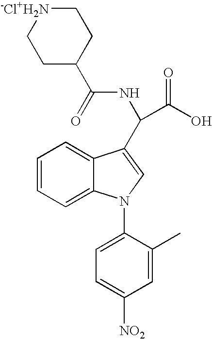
C1=CC=C2C(=C1)N(C1=CC=C([NO2])C=C1C)C=C2C(NC(=O)C1CC[-Cl+H2N]CC1)C(O)=O
